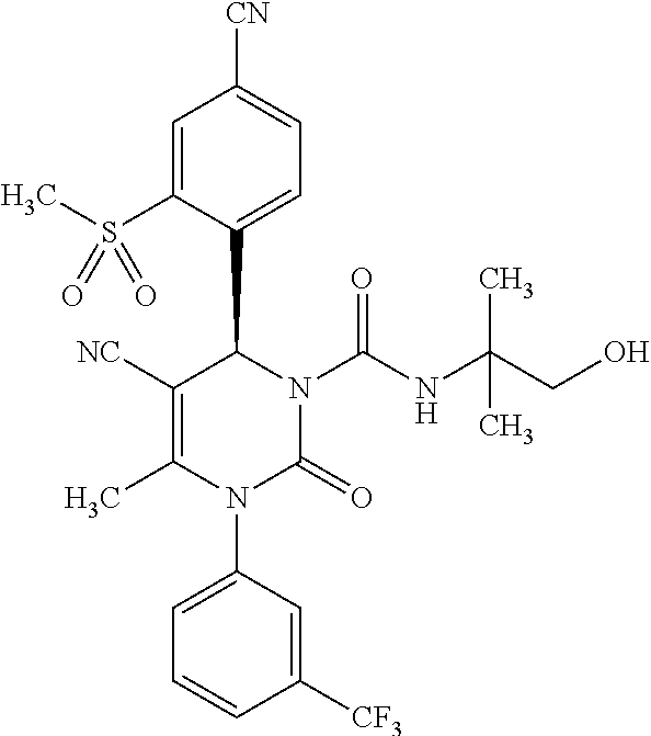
C1=C(S(C)(=O)=O)C(C2C([NC])=C(C)N(C3=CC=CC([CF3])=C3)C(=O)N2C(NC(CO)(C)C)=O)=CC=C1[CN]
